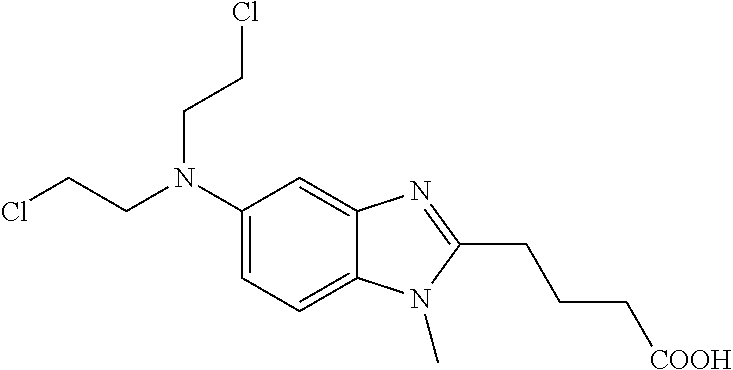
C1(N(CCCl)CCCl)=CC=C2C(=C1)N=C(CCC[COOH])N2C
